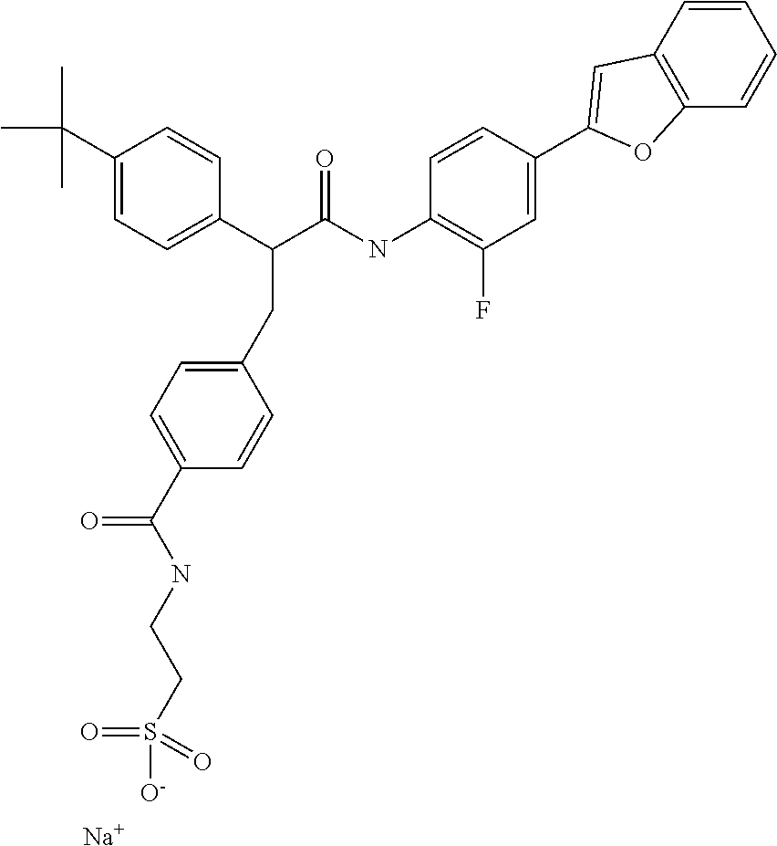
C1(C(C)(C)C)=CC=C(C(C(NC2=C(F)C=C(C3=CC4=C(C=CC=C4)O3)C=C2)=O)CC2=CC=C(C(NCCS([O-])(=O)=O)=O)C=C2)C=C1.[Na]
